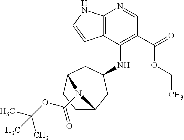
C12=C(C(NC3CC4CCC(C3)N4C(OC(C)(C)C)=O)=C(C(=O)OCC)C=N1)C=CN2
